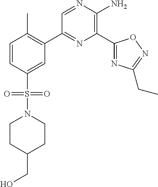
C1(C2=C(C)C=CC(S(=O)(=O)N3CCC(CO)CC3)=C2)=NC(C2=NC(CC)=NO2)=C(N)N=C1
